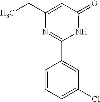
C1=C(C2=NC(CC)=CC(=O)N2)C=CC=C1Cl
